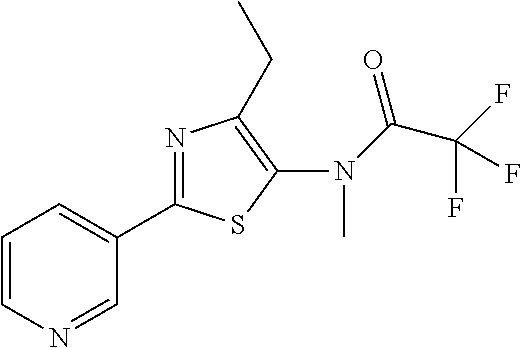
C(C(F)(F)F)(=O)N(C1=C(CC)N=C(C2=CC=CN=C2)S1)C
